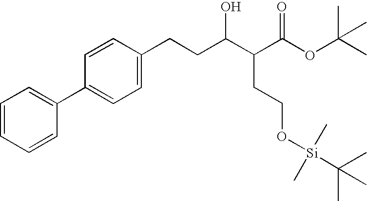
C1=CC=CC(C2=CC=C(CCC(C(C(OC(C)(C)C)=O)CCO[Si](C)(C)C(C)(C)C)O)C=C2)=C1
